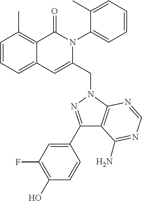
C1=CC=C2C(=C1C)C(=O)N(C1=CC=CC=C1C)C(CN1C3=C(C(C4=CC(F)=C(O)C=C4)=N1)C(N)=NC=N3)=C2
